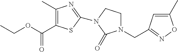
C(OC(=O)C1=C(C)N=C(N2CCN(CC3=NOC(C)=C3)C2=O)S1)C
